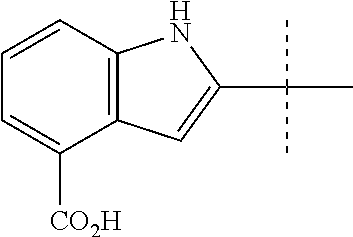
C12=C(C([CO2H])=CC=C1)C=C(C(C)(C)C)N2
